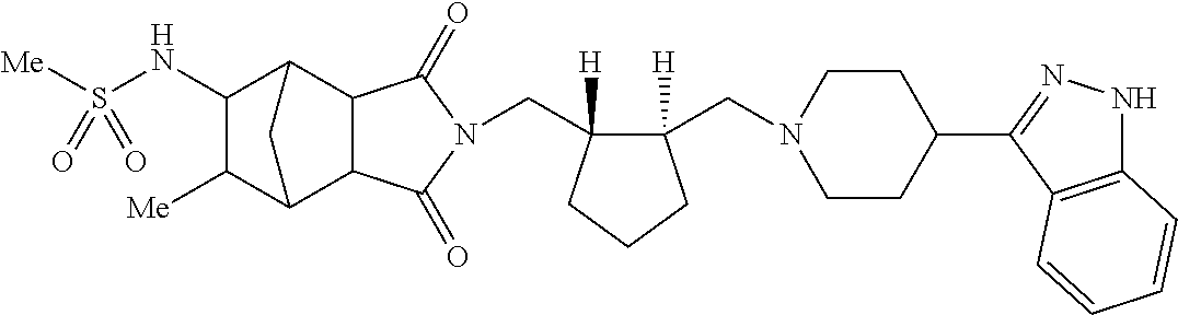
C(C1([H])C(CN2CCC(C3=NNC4=C3C=CC=C4)CC2)([H])CCC1)N1C(=O)C2C3C([Me])C(NS([Me])(=O)=O)C(C2C1=O)C3
